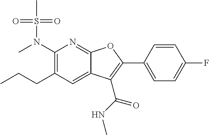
C1(N(C)S(C)(=O)=O)=C(CCC)C=C2C(=N1)OC(C1=CC=C(F)C=C1)=C2C(NC)=O
